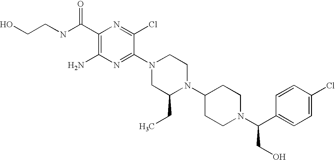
C1(C(NCCO)=O)=C(N)N=C(N2CC(CC)N(C3CCN(C(C4=CC=C(Cl)C=C4)CO)CC3)CC2)C(Cl)=N1
